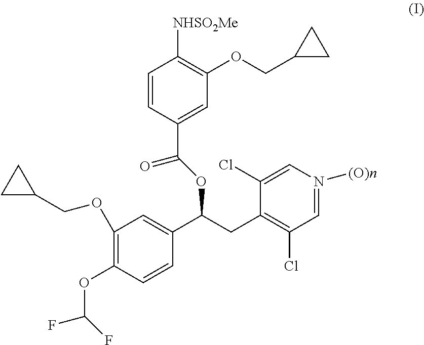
C1=CC(C(=O)OC(CC2=C(Cl)C=N([(O)n])C=C2Cl)C2=CC(OCC3CC3)=C(OC(F)F)C=C2)=CC(OCC2CC2)=C1[NHSO2Me]
